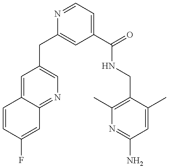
C1=CC(F)=CC2=NC=C(CC3=CC(C(=O)NCC4=C(C)N=C(N)C=C4C)=CC=N3)C=C12
